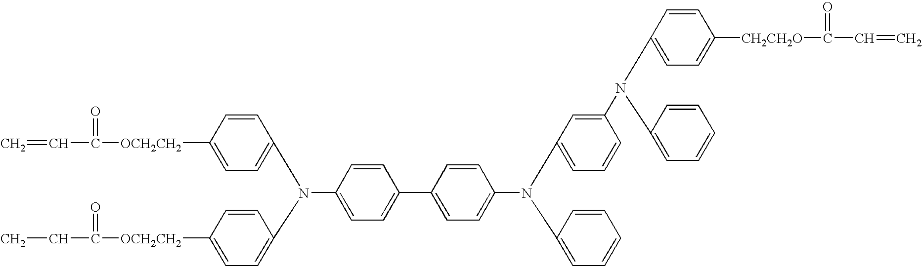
C1([OCH2CH2]C(=O)CC)=CC=C(N(C2=CC=C([OCH2CH2]C(=O)C=C)C=C2)C2=CC=C(C3=CC=C(N(C4=CC=CC=C4)C4=CC=CC(N(C5=CC=CC=C5)C5=CC=C([CH2CH2O]C(=O)C=C)C=C5)=C4)C=C3)C=C2)C=C1
